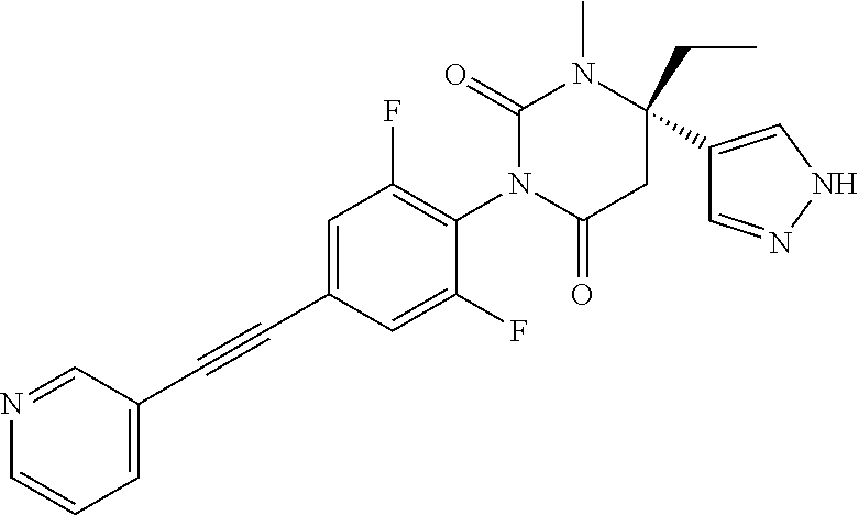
C1=C(C#CC2=CC=CN=C2)C=C(F)C(N2C(=O)CC(C3=CNN=C3)(CC)N(C)C2=O)=C1F
